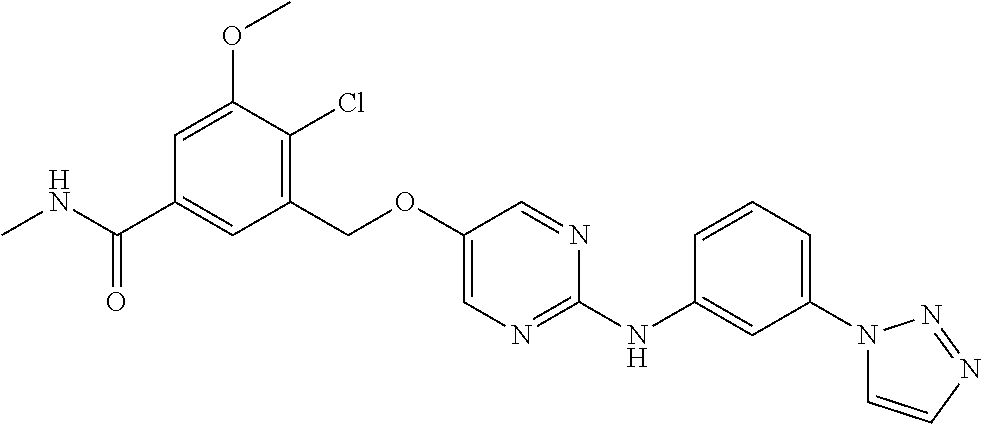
C1(COC2=CN=C(NC3=CC(N4C=CN=N4)=CC=C3)N=C2)=C(Cl)C(OC)=CC(C(NC)=O)=C1
